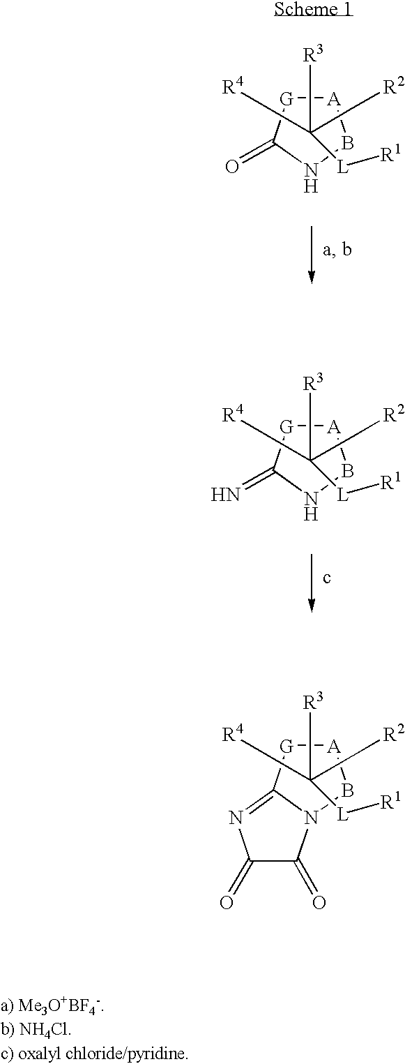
[A]1[G]C(=O)NB1.C([R3])([L][R1])([R4])C[R2].[A]1[G]C(=N)NB1.C([R3])([L][R1])([R4])C[R2].[A]1[G]C2=NC(=O)C(=O)N2B1.C([R3])([L][R1])([R4])C[R2]
